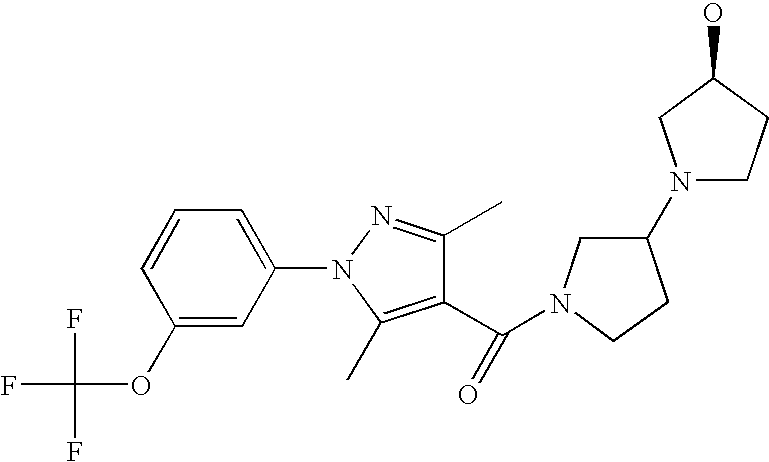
C1(C)=NN(C2=CC=CC(OC(F)(F)F)=C2)C(C)=C1C(N1CC(N2CCC(O)C2)CC1)=O
